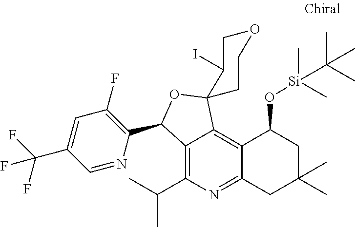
C12=C(C(C)C)N=C3C(=C1C1(OC2C2=C(F)C=C(C(F)(F)F)C=N2)CCOCC1I)C(O[Si](C(C)(C)C)(C)C)CC(C)(C)C3
